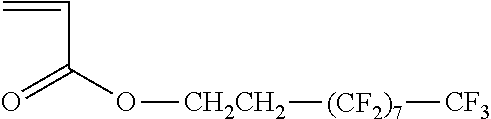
O=C(O[CH2CH2][(CF2)7][CF3])C=C
